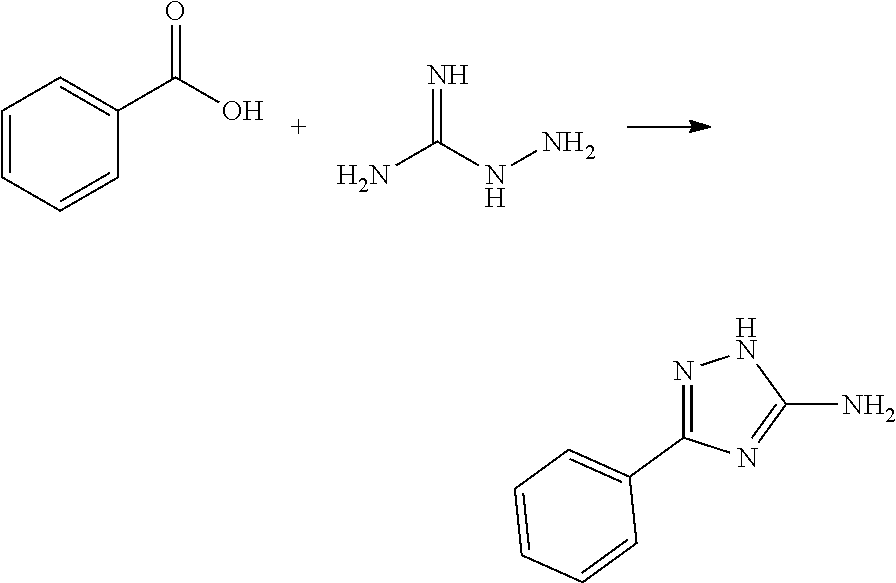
C1=CC=CC(C(O)=O)=C1.NC(NN)=N.N1=C(C2=CC=CC=C2)N=C(N)N1
